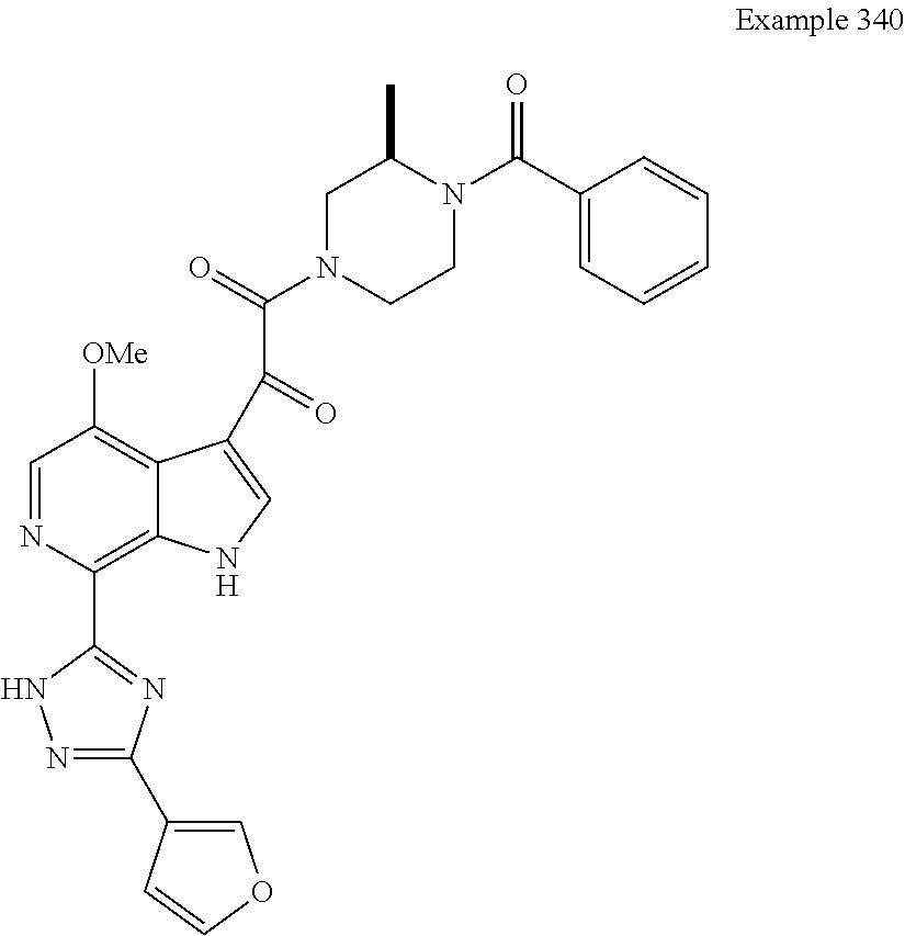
C1=NC(C2=NC(C3=COC=C3)=NN2)=C2C(=C1[OMe])C(C(C(N1CCN(C(C3=CC=CC=C3)=O)C(C)C1)=O)=O)=CN2
